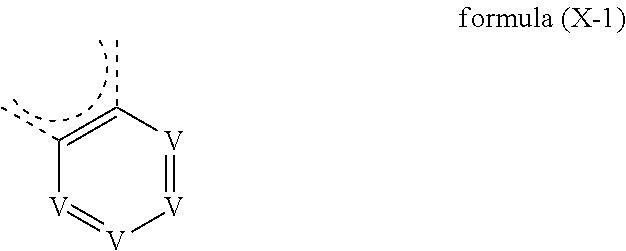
[V]1=[V]C(C)=C(C)[V]=[V]1
